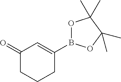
C1CCC(B2OC(C)(C)C(C)(C)O2)=CC1=O
